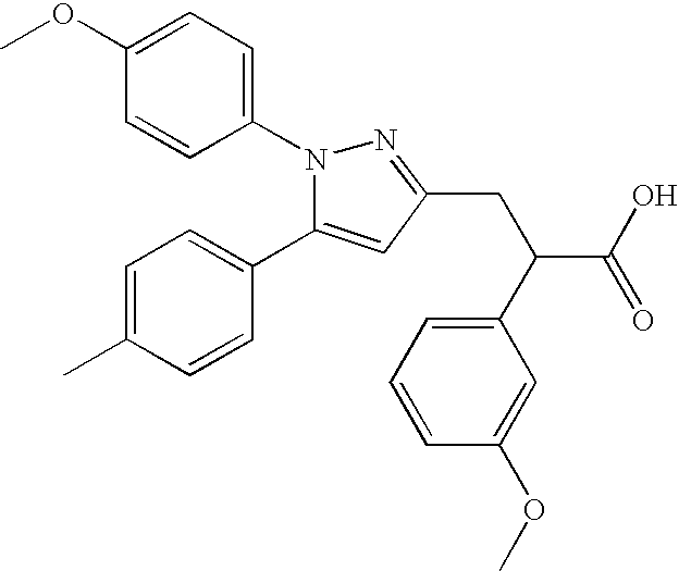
C1(C2=CC=C(C)C=C2)=CC(CC(C2=CC=CC(OC)=C2)C(O)=O)=NN1C1=CC=C(OC)C=C1
